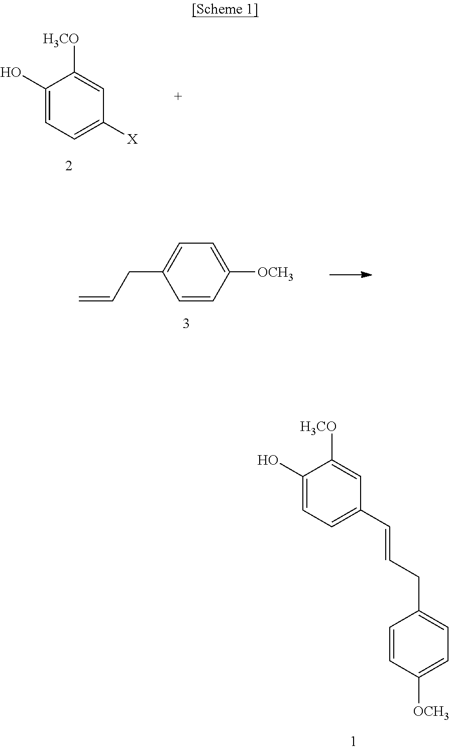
C1(O)=CC=C([X])C=C1[H3CO].C1=CC([OCH3])=CC=C1CC=C.C1(O)=CC=C(C=CCC2=CC=C([OCH3])C=C2)C=C1[H3CO]
